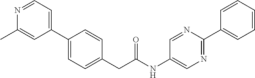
C1(C2=CC=C(CC(NC3=CN=C(C4=CC=CC=C4)N=C3)=O)C=C2)=CC=NC(C)=C1
